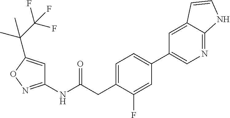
C1=C(CC(NC2=NOC(C(C(F)(F)F)(C)C)=C2)=O)C(F)=CC(C2=CN=C3C(=C2)C=CN3)=C1
